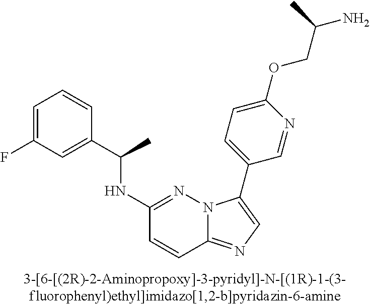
C1(NC(C2=CC(F)=CC=C2)C)=NN2C(=NC=C2C2=CC=C(OCC(N)C)N=C2)C=C1
